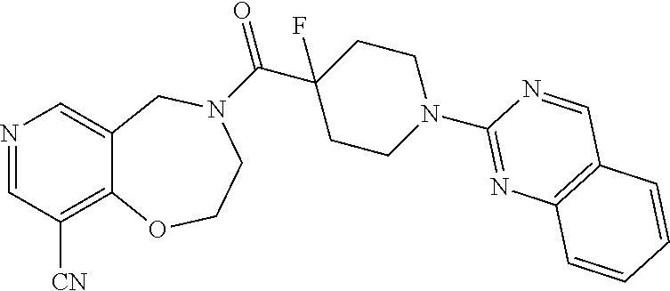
N1=CC([CN])=C2C(=C1)CN(C(C1(F)CCN(C3=NC4=C(C=N3)C=CC=C4)CC1)=O)CCO2
